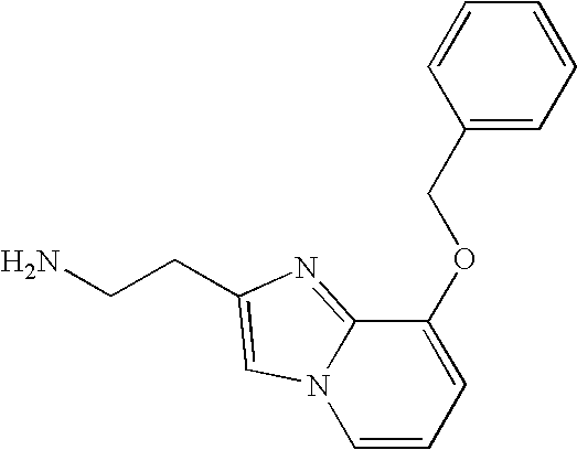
C12=NC(CCN)=CN1C=CC=C2OCC1=CC=CC=C1
